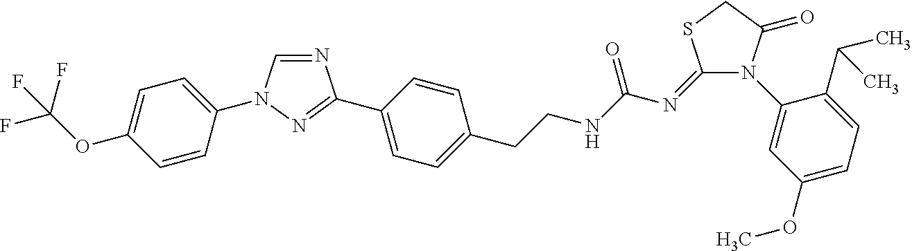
N1=CN(C2=CC=C(OC(F)(F)F)C=C2)N=C1C1=CC=C(CCNC(N=C2N(C3=CC(OC)=CC=C3C(C)C)C(=O)CS2)=O)C=C1
